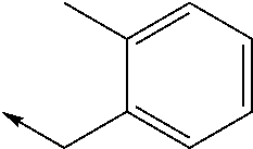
C1=CC=C(C)C(C->C)=C1
